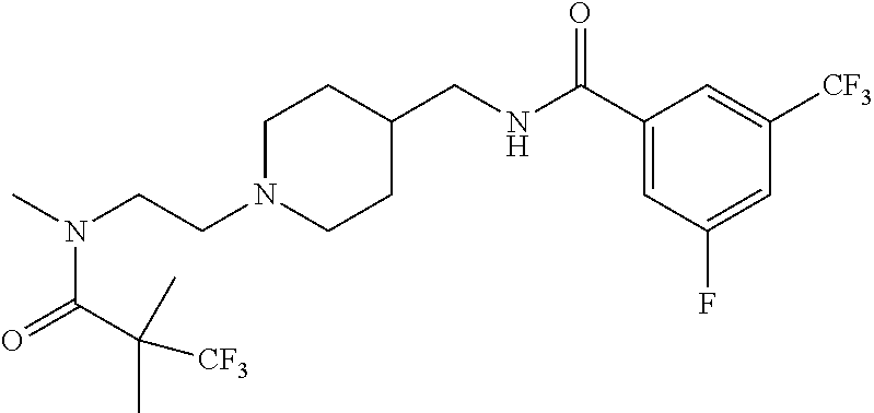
C(CN1CCC(CNC(C2=CC(F)=CC([CF3])=C2)=O)CC1)N(C)C(C(C)(C)[CF3])=O
